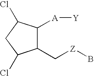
C1(C[Z]B)C([A][Y])C(Cl)CC1Cl
